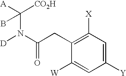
C1([Y])=CC([X])=C(CC(N([D])C([CO2H])([A])B)=O)C([W])=C1
